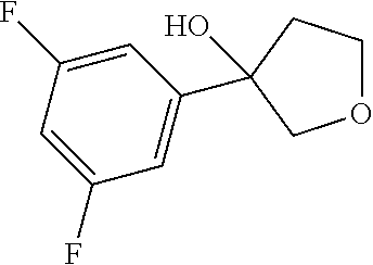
C1(C2(O)CCOC2)=CC(F)=CC(F)=C1
